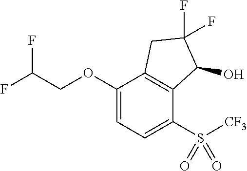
C1(OCC(F)F)=CC=C(S([CF3])(=O)=O)C2=C1CC(F)(F)C2O
